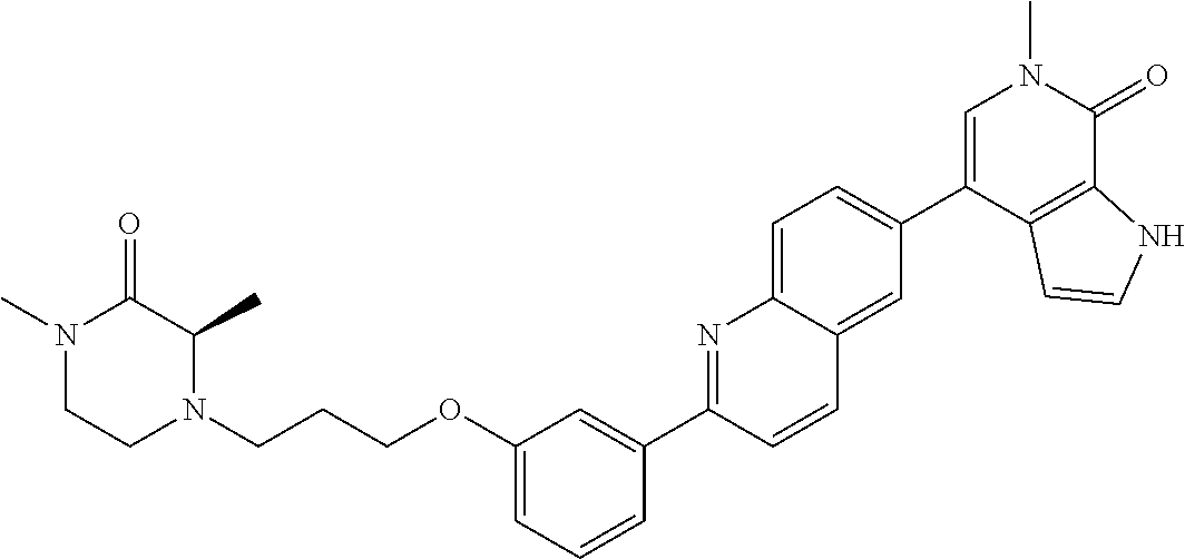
C1=C(OCCCN2C(C)C(=O)N(C)CC2)C=C(C2=NC3=CC=C(C4=CN(C)C(=O)C5=C4C=CN5)C=C3C=C2)C=C1
